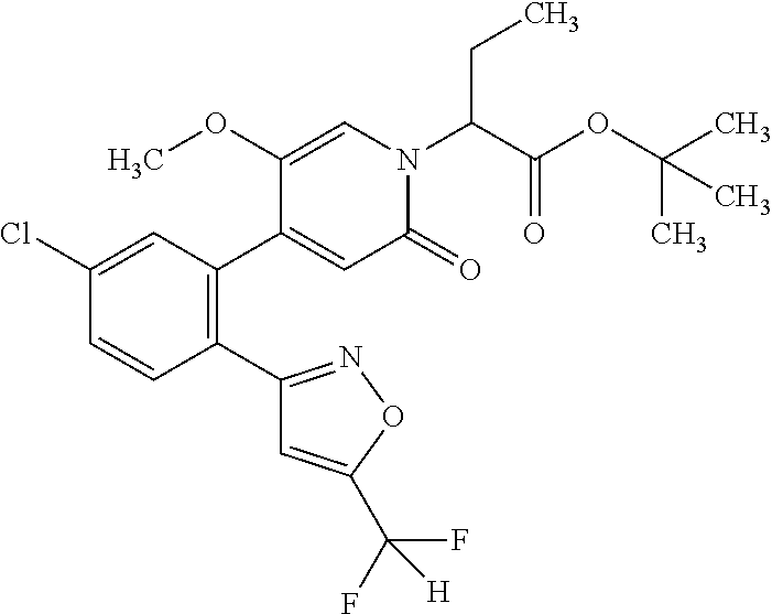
C1(Cl)=CC(C2=CC(=O)N(C(C(OC(C)(C)C)=O)CC)C=C2OC)=C(C2=NOC(C(F)(F)[H])=C2)C=C1
